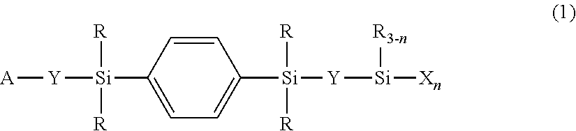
[A][Y][Si](C1=CC=C([Si]([Y][Si]([Xn])[R3-n])([R])[R])C=C1)([R])[R]
